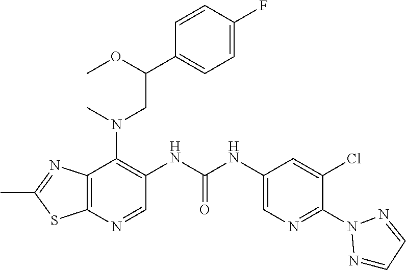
C12=C(N=CC(NC(NC3=CN=C(N4N=CC=N4)C(Cl)=C3)=O)=C1N(CC(C1=CC=C(F)C=C1)OC)C)SC(C)=N2
